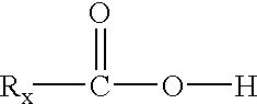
[Rx]C(O[H])=O
